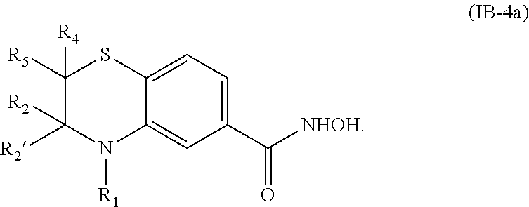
C1=C2C(=CC(C([NHOH])=O)=C1)N([R1])C([R2])([R2])C([R4])([R5])S2
